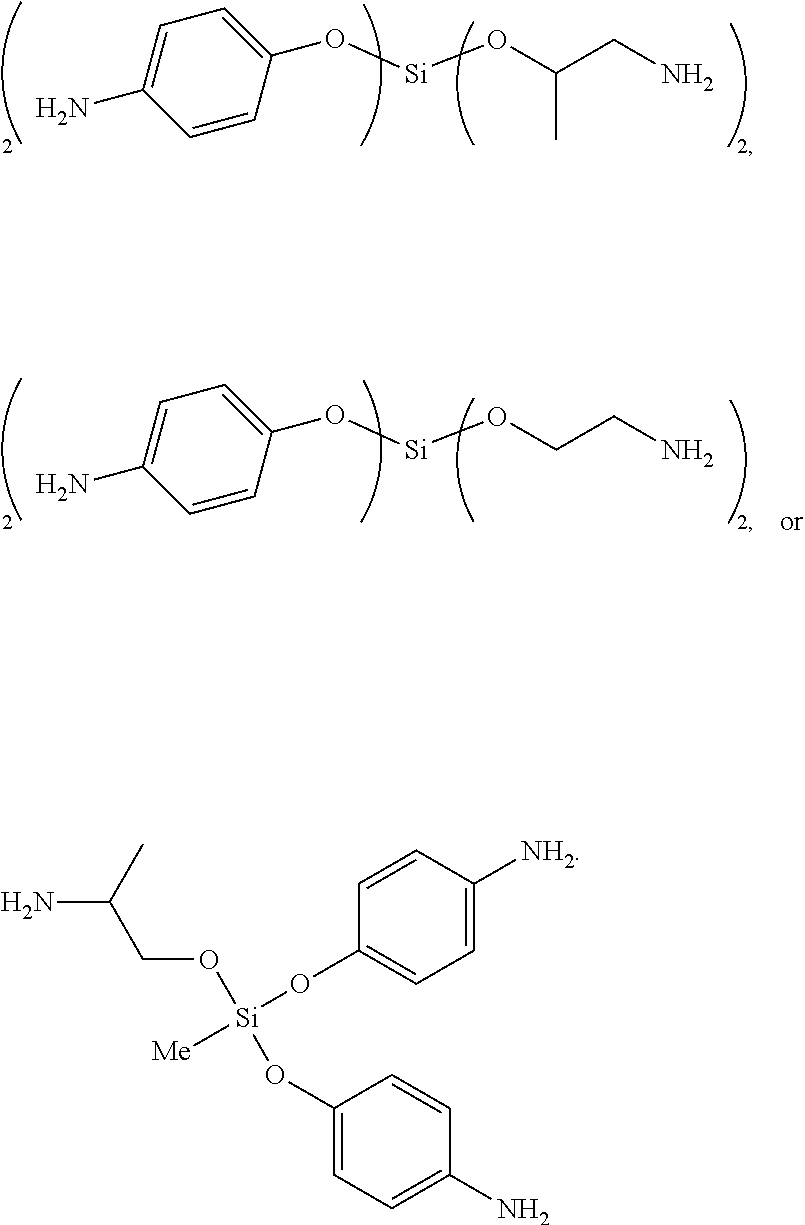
C1=C(N)C=CC(O[Si]OC(CN)C)=C1.C1=C(N)C=CC(O[Si]OCCN)=C1.C1=CC(O[Si]([Me])(OCC(N)C)OC2=CC=C(N)C=C2)=CC=C1[NH2]
